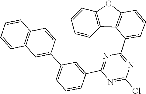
C1=CC2=C(C=C(C3=CC=CC(C4=NC(C5=CC=CC6=C5C5=C(C=CC=C5)O6)=NC(Cl)=N4)=C3)C=C2)C=C1
